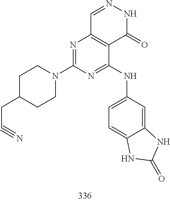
C1=NNC(=O)C2=C1N=C(N1CCC(CC#N)CC1)N=C2NC1=CC=C2C(=C1)NC(=O)N2
